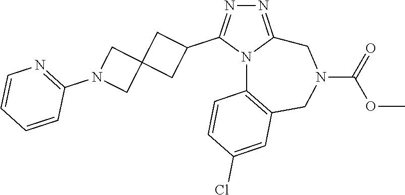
N1=C2N(C(C3CC4(C3)CN(C3=NC=CC=C3)C4)=N1)C1=C(CN(C(=O)OC)C2)C=C(Cl)C=C1
